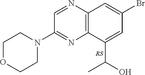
C1OCCN(C2=NC3=C(N=C2)C=C(Br)C=C3C(O)C)C1
